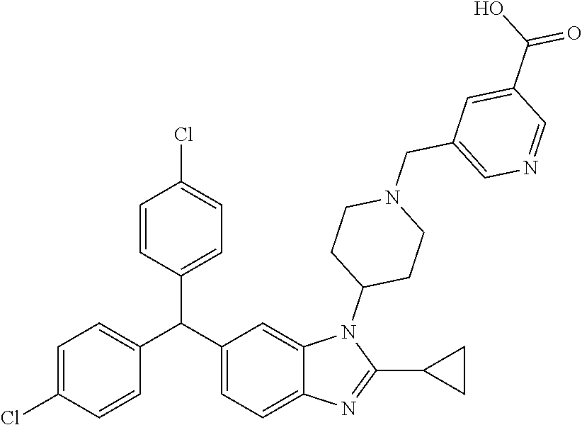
C1(C(C2=CC=C3C(=C2)N(C2CCN(CC4=CN=CC(C(O)=O)=C4)CC2)C(C2CC2)=N3)C2=CC=C(Cl)C=C2)=CC=C(Cl)C=C1
